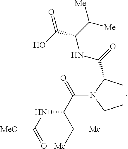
C1CC(C(=O)NC(C(O)=O)C([Me])[Me])N(C(C(C([Me])[Me])NC([MeO])=O)=O)C1
